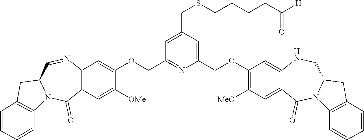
C1(COC2=CC3=C(C=C2[OMe])C(=O)N2C(C=N3)CC3=C2C=CC=C3)=NC(COC2=C([MeO])C=C3C(=C2)NCC2N(C3=O)C3=C(C2)C=CC=C3)=CC(CSCCCCC([H])=O)=C1
